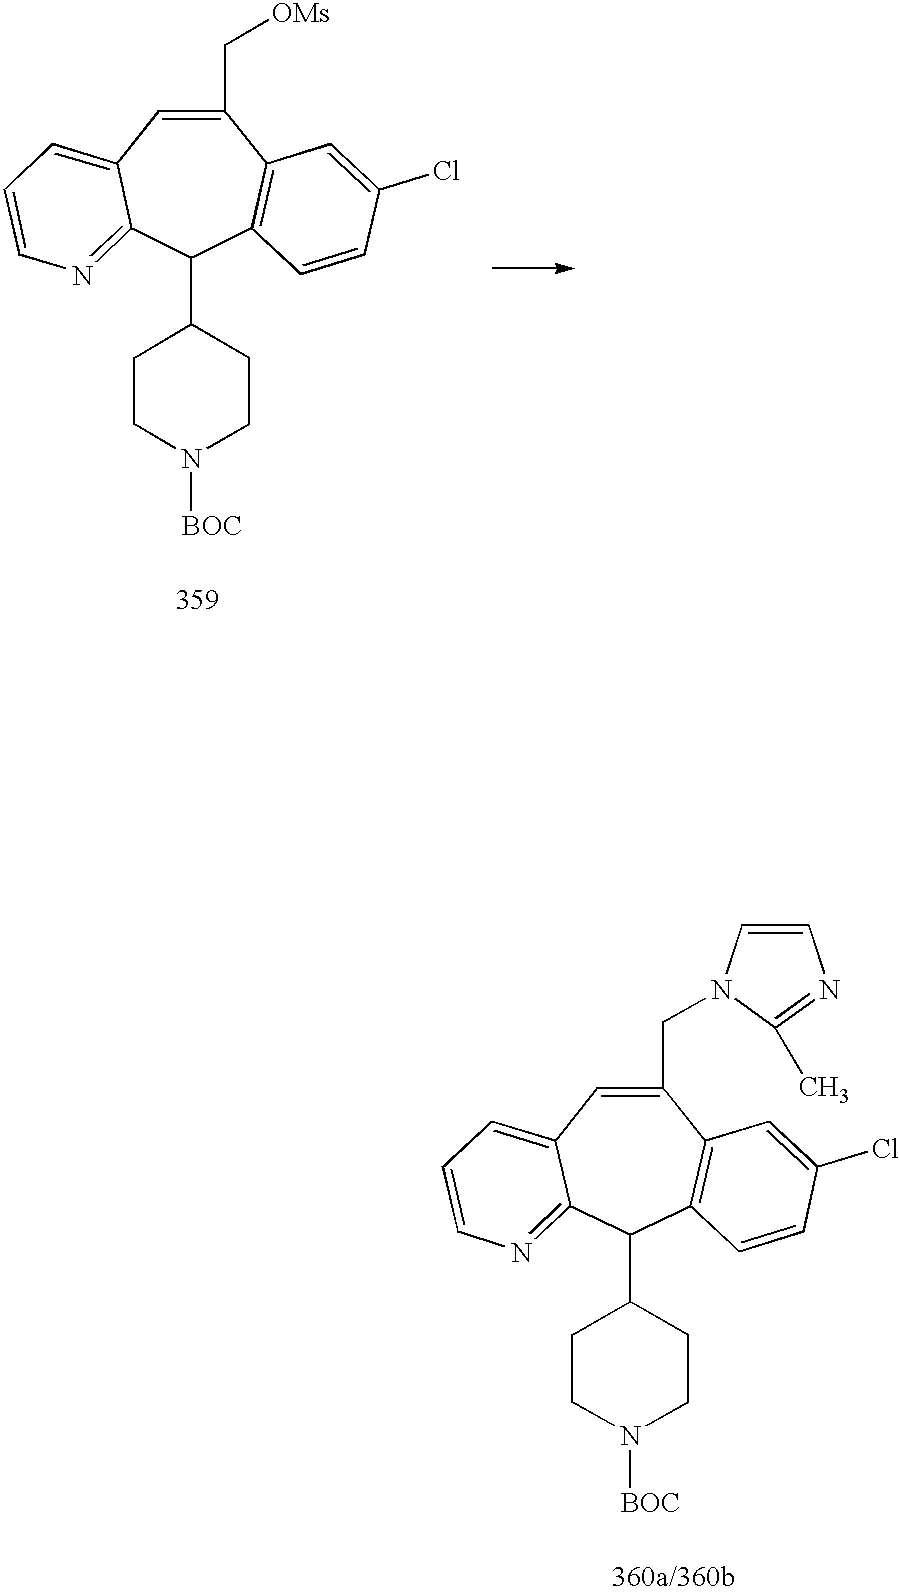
C1(C[OMs])=CC2=CC=CN=C2C(C2CCN([BOC])CC2)C2=C1C=C(Cl)C=C2.C1(CN2C=CN=C2C)=CC2=CC=CN=C2C(C2CCN([BOC])CC2)C2=C1C=C(Cl)C=C2
